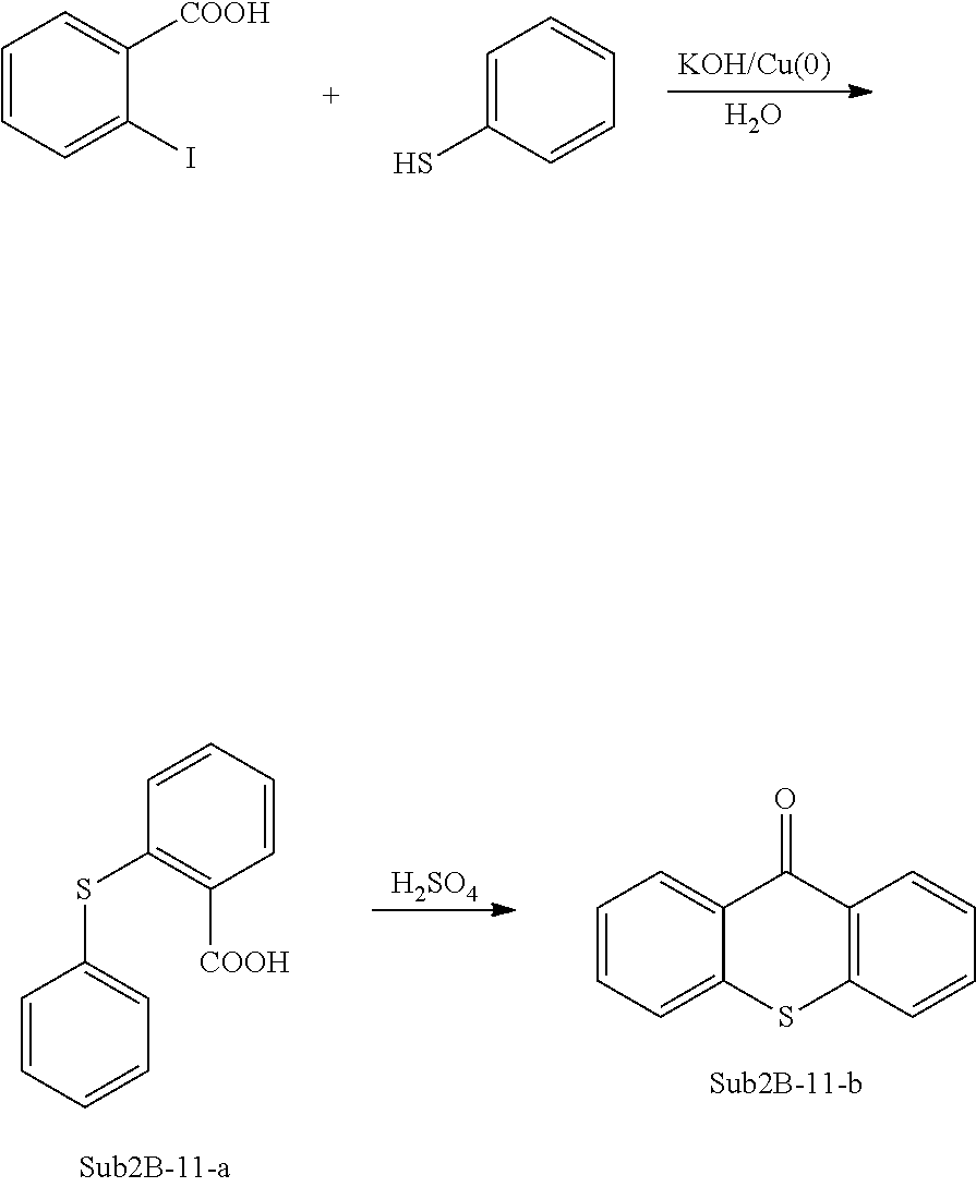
[KOH/Cu(0)].O.C1=CC=C(I)C([COOH])=C1.C1=C(S)C=CC=C1.[H2SO4].C1=CC=CC=C1SC1=C([COOH])C=CC=C1.C1=CC=C2C(=C1)C(=O)C1=C(S2)C=CC=C1
